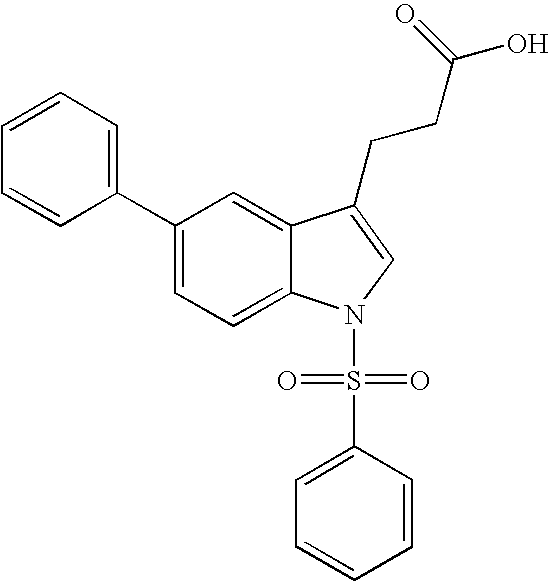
C12=CC(C3=CC=CC=C3)=CC=C1N(S(=O)(=O)C1=CC=CC=C1)C=C2CCC(=O)O
